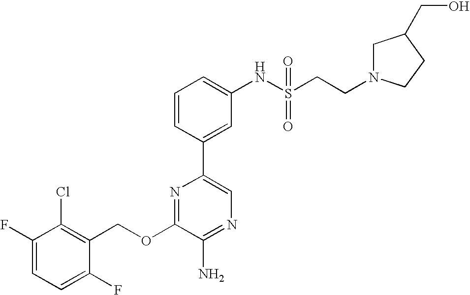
C1(OCC2=C(Cl)C(F)=CC=C2F)=NC(C2=CC(NS(CCN3CC(CO)CC3)(=O)=O)=CC=C2)=CN=C1N
